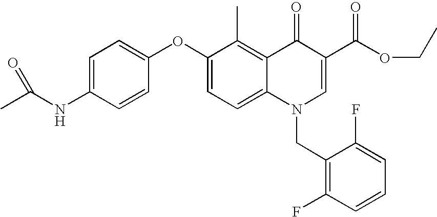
C1=C(NC(C)=O)C=CC(OC2=CC=C3C(=C2C)C(=O)C(C(OCC)=O)=CN3CC2=C(F)C=CC=C2F)=C1
